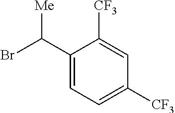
C1(C(Br)[Me])=CC=C([CF3])C=C1[CF3]
